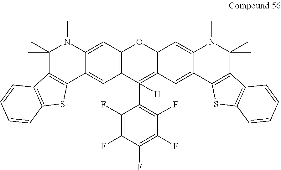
C12=C(C=C3C(=C1)C1=C(C(C)(C)N3C)C3=C(S1)C=CC=C3)OC1C(=C2(C2=C(F)C(F)=C(F)C(F)=C2F)[H])C=C2C(=C1)N(C)C(C)(C)C1=C2SC2=C1C=CC=C2
